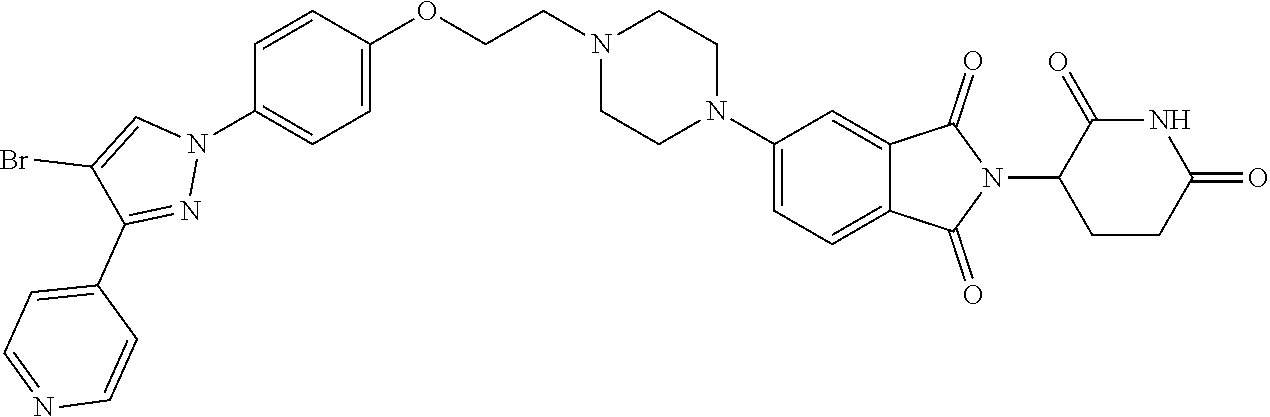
C1CC(=O)NC(=O)C1N1C(=O)C2=CC(N3CCN(CCOC4=CC=C(N5C=C(Br)C(C6=CC=NC=C6)=N5)C=C4)CC3)=CC=C2C1=O
